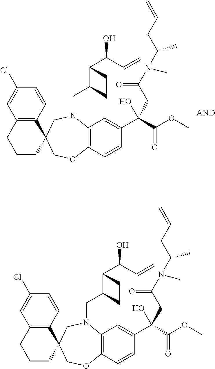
C1(Cl)=CC2=C(C=C1)C1(CCC2)COC2=C(N(CC3C(C(O)C=C)CC3)C1)C=C(C(C(OC)=O)(O)CC(N(C)C(CC=C)C)=O)C=C2.C1(Cl)=CC2=C(C=C1)C1(CCC2)COC2=C(N(CC3C(C(O)C=C)CC3)C1)C=C(C(C(OC)=O)(O)CC(N(C)C(CC=C)C)=O)C=C2
